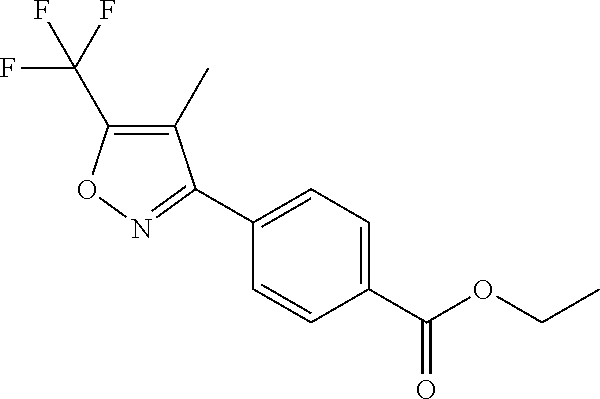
C1(C2=NOC(C(F)(F)F)=C2C)=CC=C(C(OCC)=O)C=C1
